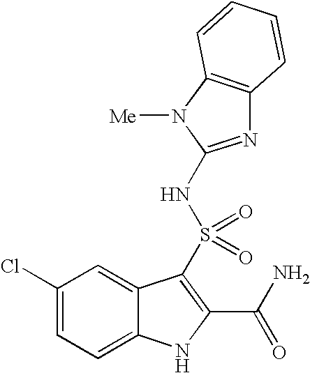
C1(Cl)=CC=C2C(=C1)C(S(=O)(=O)NC1=NC3=C(N1[Me])C=CC=C3)=C(C(N)=O)N2
